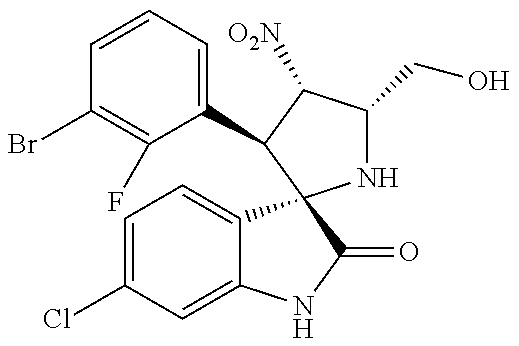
C1=CC=C(C2C([O2N])C(CO)NC23C2=CC=C(Cl)C=C2NC3=O)C(F)=C1Br
